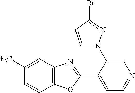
C1=C(N2C=CC(Br)=N2)C(C2=NC3=C(O2)C=CC([F3C])=C3)=CC=N1
